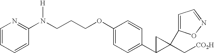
C1(N(CCCOC2=CC=C(C3C(C[CO2H])(C4=CC=NO4)C3)C=C2)[H])=NC=CC=C1
